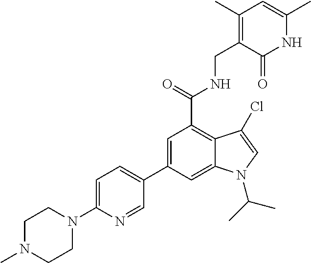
C1=C(C2=CC=C(N3CCN(C)CC3)N=C2)C=C2C(=C1C(NCC1=C(C)C=C(C)NC1=O)=O)C(Cl)=CN2C(C)C
